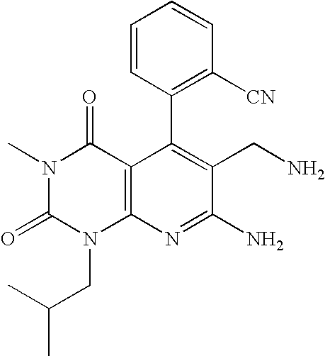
C1(C2=C([CN])C=CC=C2)=C(CN)C(N)=NC2=C1C(=O)N(C)C(=O)N2CC(C)C
